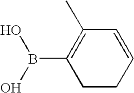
C1=CCCC(B(O)O)=C1C
